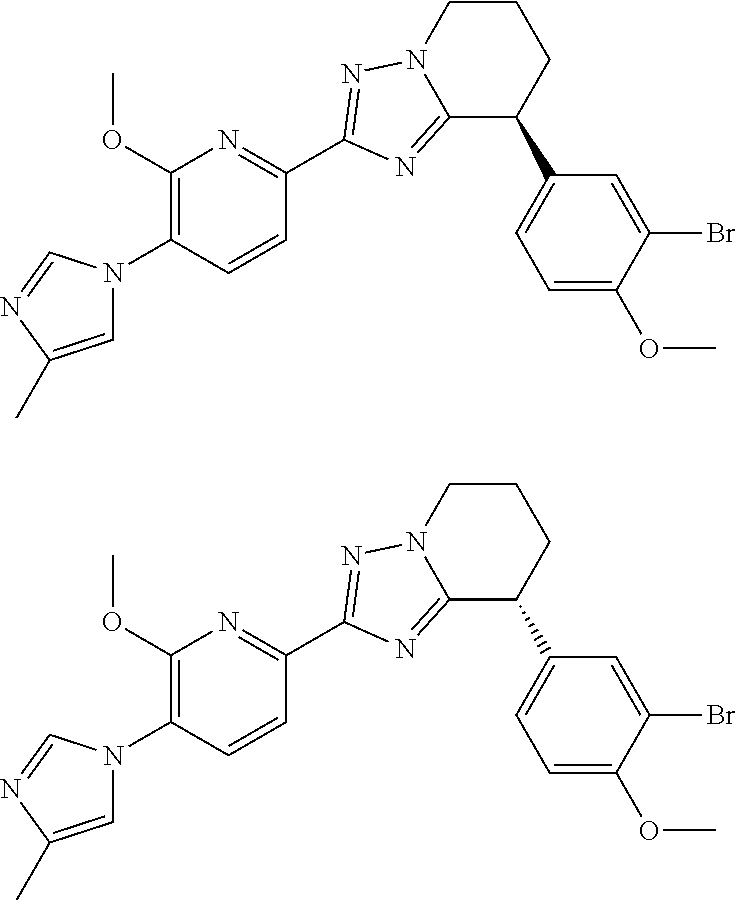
C1(OC)=C(N2C=C(C)N=C2)C=CC(C2=NN3CCCC(C4=CC=C(OC)C(Br)=C4)C3=N2)=N1.C1(OC)=C(N2C=C(C)N=C2)C=CC(C2=NN3CCCC(C4=CC=C(OC)C(Br)=C4)C3=N2)=N1
